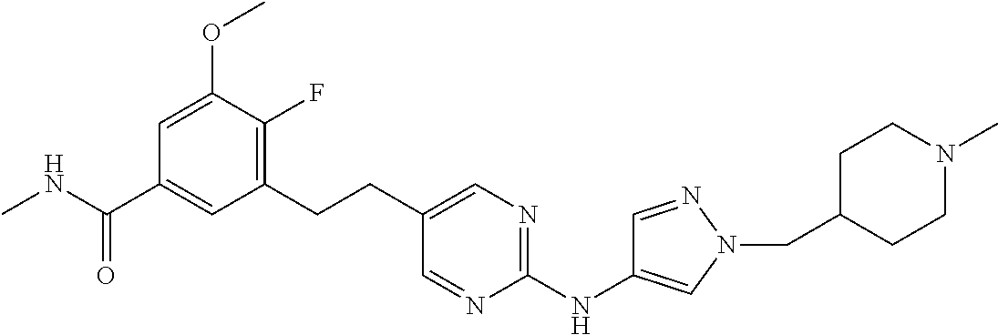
CNC(C1=CC(CCC2=CN=C(NC3=CN(CC4CCN(C)CC4)N=C3)N=C2)=C(F)C(OC)=C1)=O
